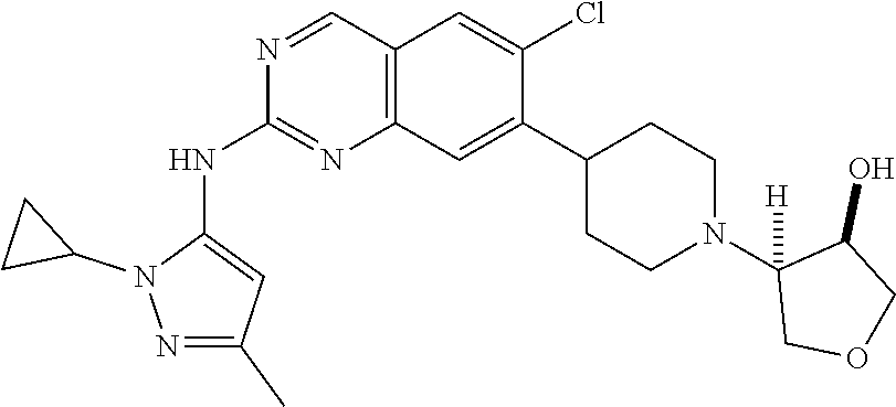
N1=C(C)C=C(NC2=NC3=C(C=N2)C=C(Cl)C(C2CCN(C4([H])COCC4O)CC2)=C3)N1C1CC1
